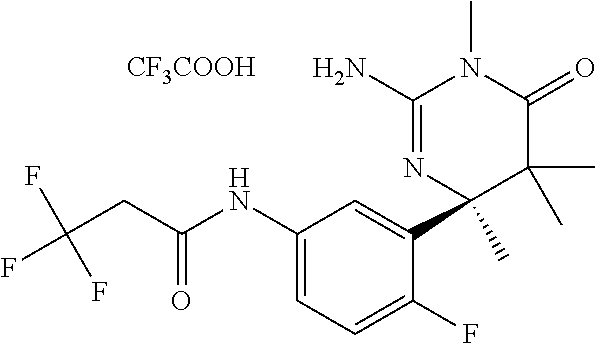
C(CC(NC1=CC=C(F)C(C2(C)C(C)(C)C(=O)N(C)C(N)=N2)=C1)=O)(F)(F)F.[CF3COOH]
